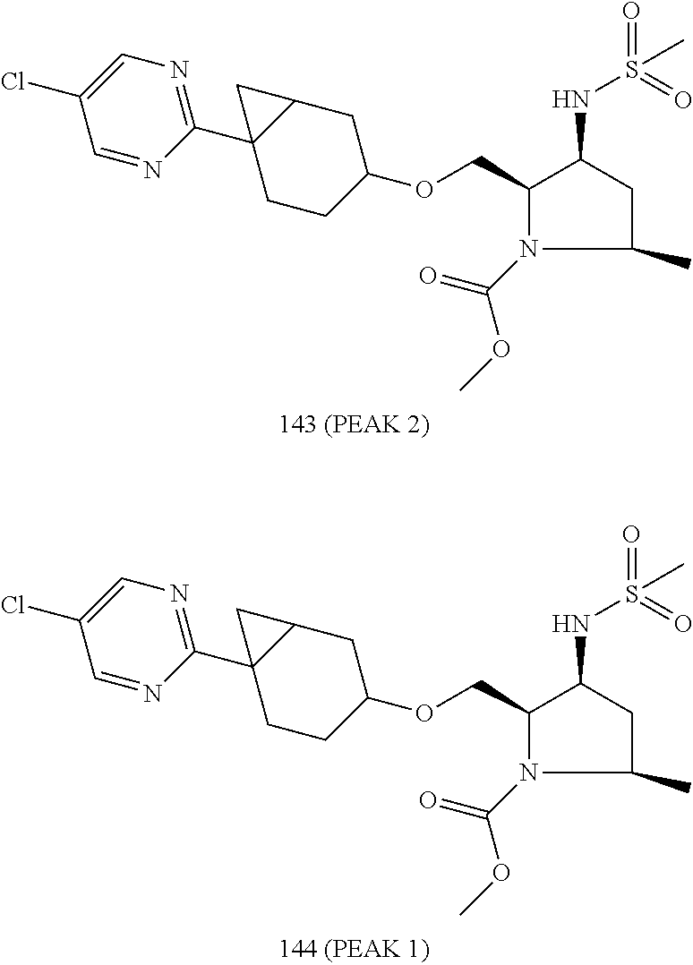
N1(C(=O)OC)C(COC2CC3C(C4=NC=C(Cl)C=N4)(CC2)C3)C(NS(=O)(=O)C)CC1C.N1(C(=O)OC)C(COC2CC3C(C4=NC=C(Cl)C=N4)(CC2)C3)C(NS(=O)(=O)C)CC1C
